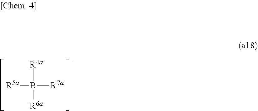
[R5a]B([R7a])([R6a])[R4a]
